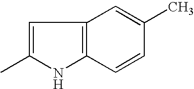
C1=C(C)NC2=C1C=C(C)C=C2
